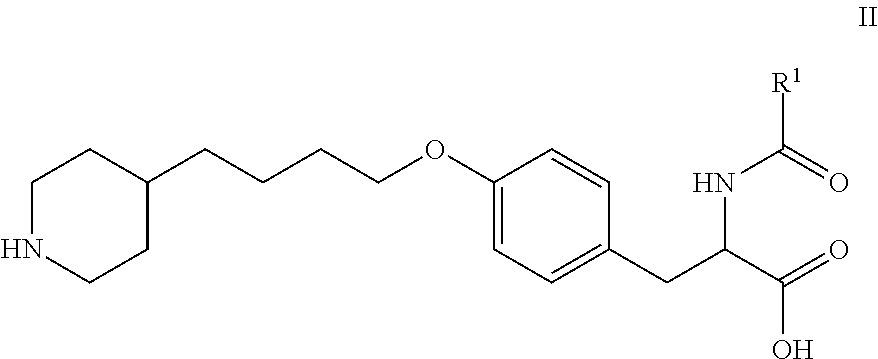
N1CCC(CCCCOC2=CC=C(CC(C(=O)O)NC(=O)[R1])C=C2)CC1
